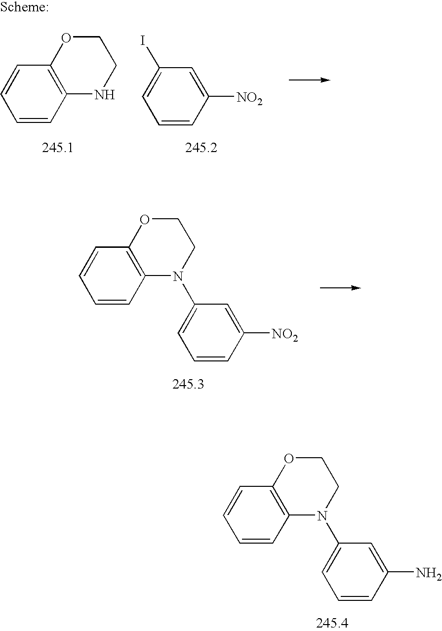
C1=C(N2CCOC3=C2C=CC=C3)C=C(N)C=C1.C1=C(I)C=C([NO2])C=C1.C12=C(NCCO1)C=CC=C2.C1=C(N2CCOC3=C2C=CC=C3)C=C([NO2])C=C1
